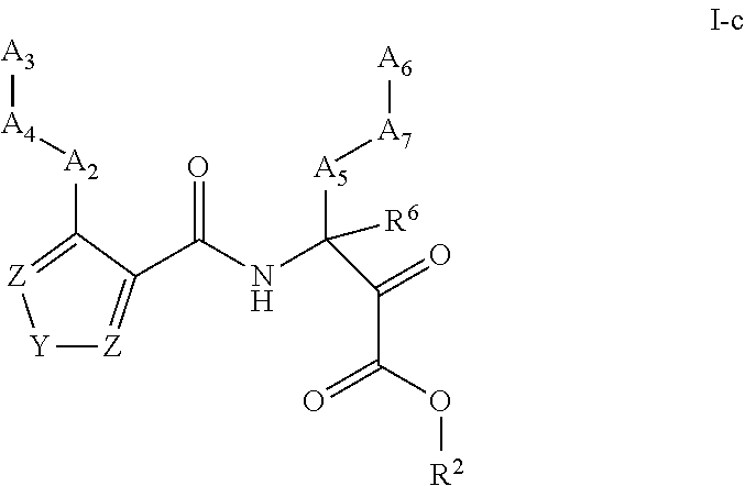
[Y]1[Z]=C(C(NC([A5][A7][A6])([R6])C(=O)C(O[R2])=O)=O)C([A2][A4][A3])=[Z]1
